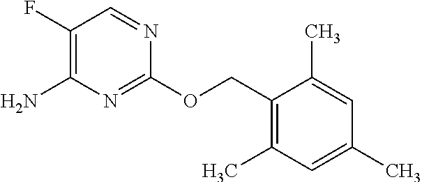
C1(OCC2=C(C)C=C(C)C=C2C)=NC(N)=C(F)C=N1
